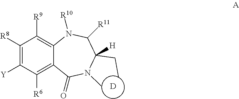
C1([R8])=C([Y])C([R6])=C2C(=C1[R9])N([R10])C([R11])C(CC)([H])N(C)C2=O.[D]
